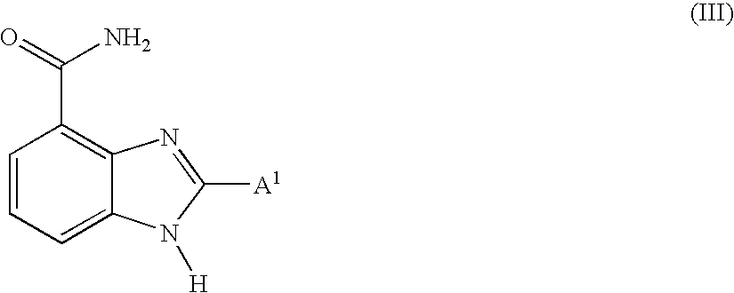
C1=CC=C2C(=C1C(=O)N)N=C([A1])N2[H]
